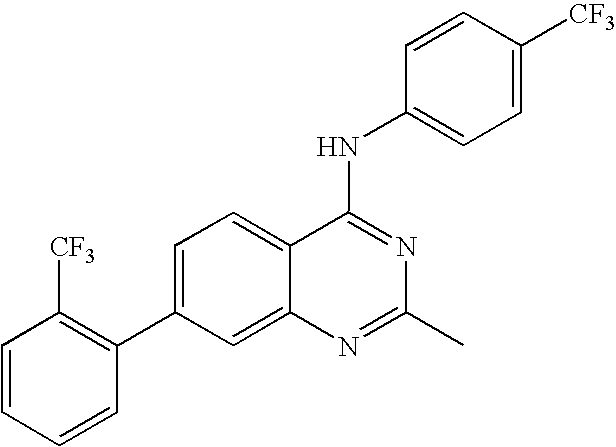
C1=CC=CC(C2=CC=C3C(=C2)N=C(C)N=C3NC2=CC=C([CF3])C=C2)=C1[CF3]
